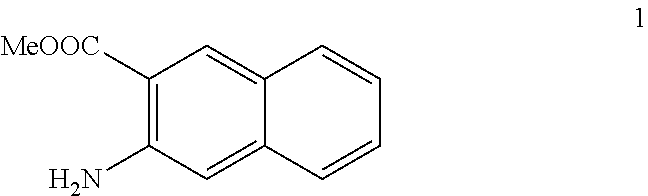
C1([MeOOC])=C(N)C=C2C(=C1)C=CC=C2
